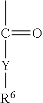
C(C)([Y][R6])=O
